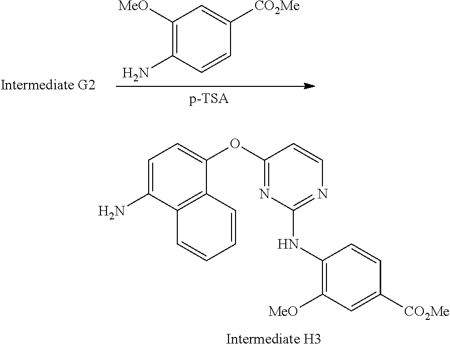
C1([MeO])=C(N)C=CC([CO2Me])=C1.C1=C(N)C2=C(C(OC3=NC(NC4=C([MeO])C=C([CO2Me])C=C4)=NC=C3)=C1)C=CC=C2
